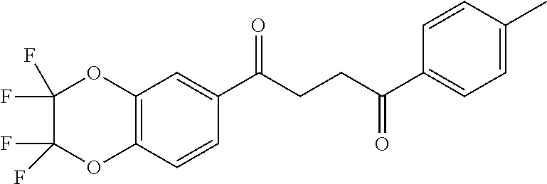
C1(C(CCC(C2=CC=C(C)C=C2)=O)=O)=CC2=C(C=C1)OC(F)(F)C(F)(F)O2
